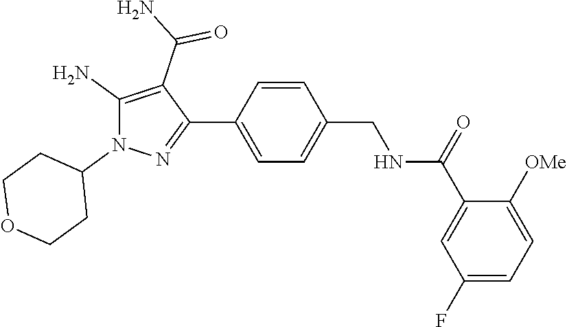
C1=CC(C2=NN(C3CCOCC3)C(N)=C2C(N)=O)=CC=C1CNC(C1=CC(F)=CC=C1[OMe])=O
